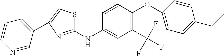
C1(C2=CC=CN=C2)=CSC(NC2=CC(C(F)(F)F)=C(OC3=CC=C(CC)C=C3)C=C2)=N1
